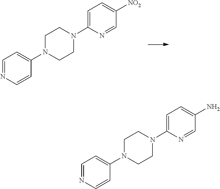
C1=NC=CC(N2CCN(C3=CC=C([NO2])C=N3)CC2)=C1.C1=NC=CC(N2CCN(C3=CC=C(N)C=N3)CC2)=C1
